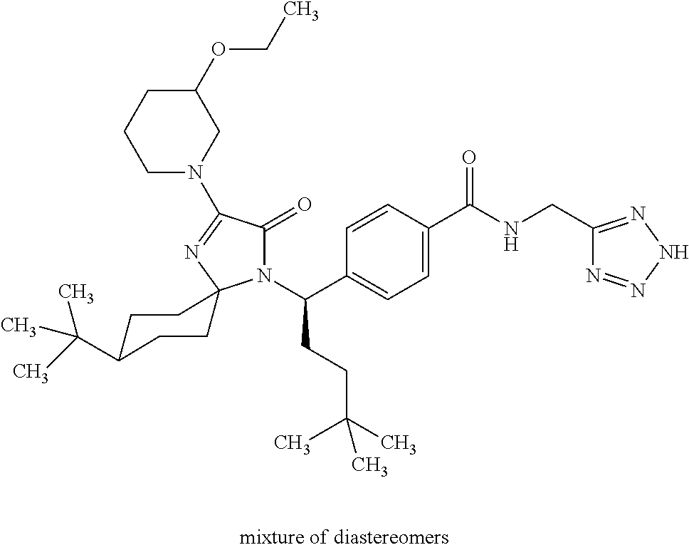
C1C(C(C)(C)C)CCC2(C1)N(C(C1=CC=C(C(NCC3=NNN=N3)=O)C=C1)CCC(C)(C)C)C(=O)C(N1CC(OCC)CCC1)=N2
